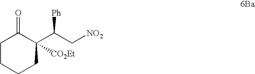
C1CCCC(C(C[NO2])[Ph])([CO2Et])C1=O
